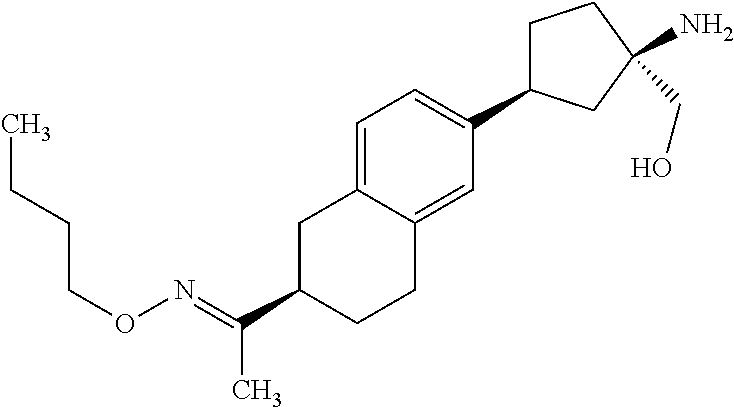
C1C(C(=NOCCCC)C)CCC2=CC(C3CCC(CO)(N)C3)=CC=C12
